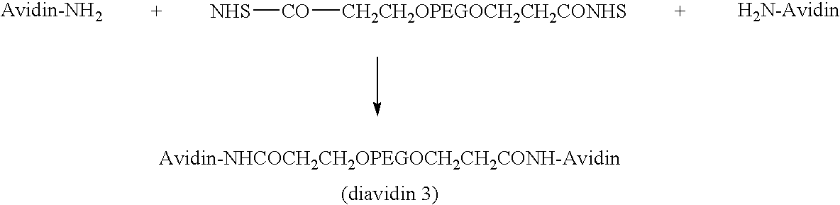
[Avidin-NHCOCH2CH2OPEGOCH2CH2CONH-Avidin].[NHS][CO][CH2CH2OPEGOCH2CH2CONHS]
